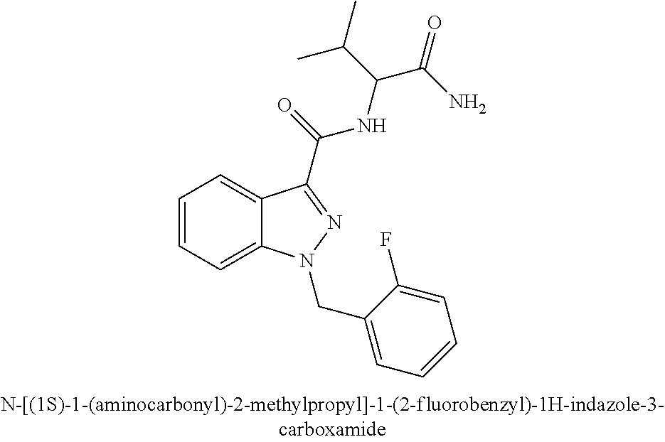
C1=CC=C2C(=C1)C(C(NC(C(C)C)C(=O)N)=O)=NN2CC1=CC=CC=C1F
